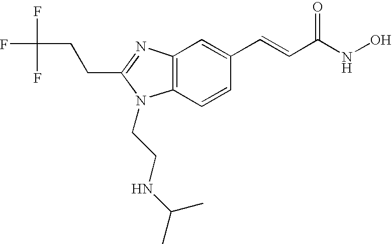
C12=C(N=C(CCC(F)(F)F)N1CCNC(C)C)C=C(C=CC(NO)=O)C=C2
